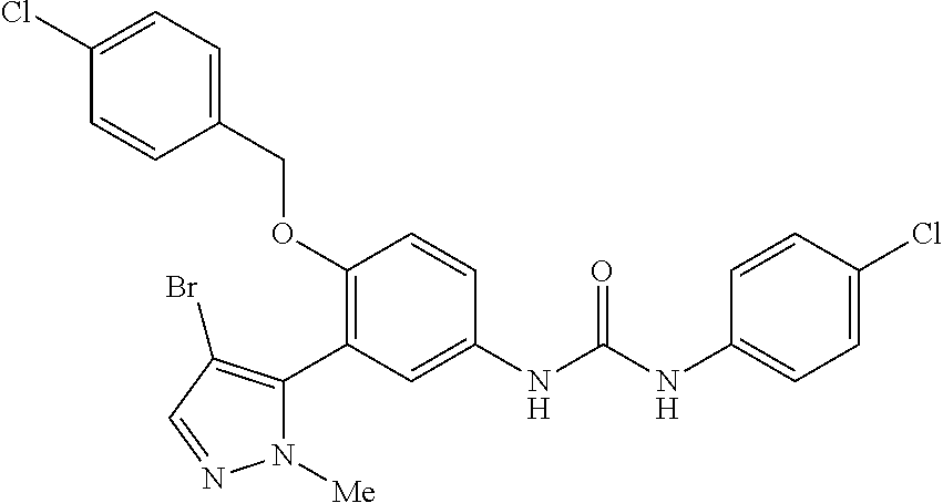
C1(OCC2=CC=C(Cl)C=C2)=C(C2=C(Br)C=NN2[Me])C=C(NC(=O)NC2=CC=C(Cl)C=C2)C=C1
